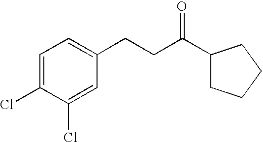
ClC1=CC=C(CCC(C2CCCC2)=O)C=C1Cl
